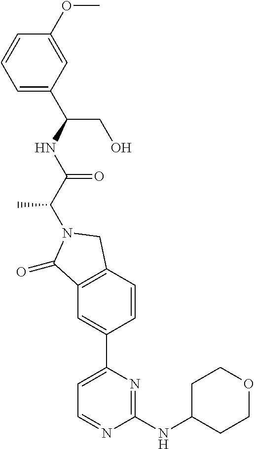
C1=C(C2=CC3=C(C=C2)CN(C(C(NC(C2=CC=CC(OC)=C2)CO)=O)C)C3=O)N=C(NC2CCOCC2)N=C1
